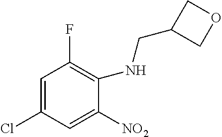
C1=C(Cl)C=C([NO2])C(NCC2COC2)=C1F
